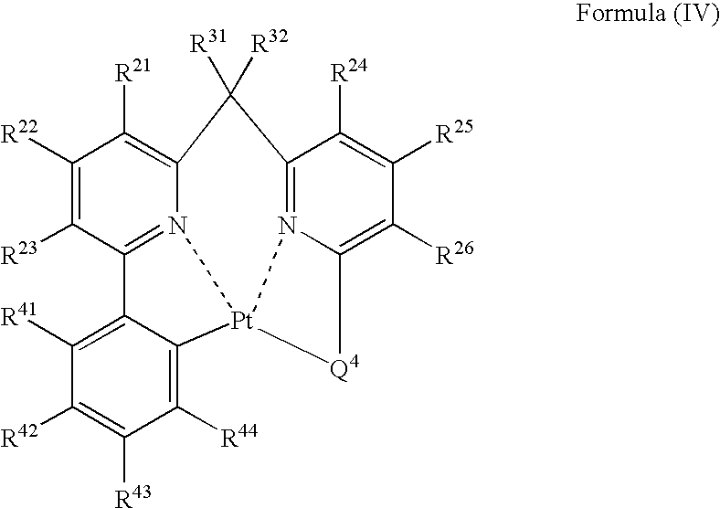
C12=C([R41])C([R42])=C([R43])C([R44])=C1[Pt]13[Q4]C4=C([R26])C([R25])=C([R24])C(=N41)C([R31])([R32])C1=C([R21])C([R22])=C([R23])C2=N13
